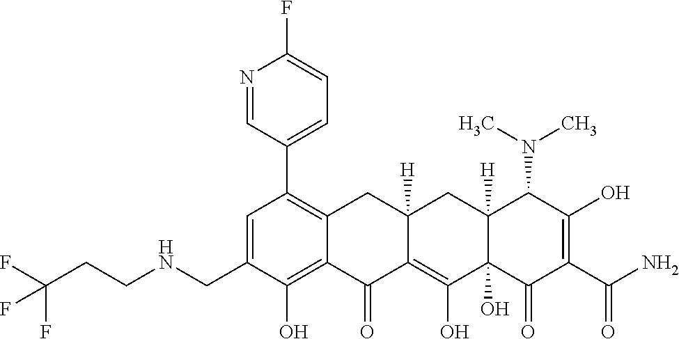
C1=C(CNCCC(F)(F)F)C(O)=C2C(=C1C1=CC=C(F)N=C1)CC1([H])C(=C(O)C3(O)C([H])(C1)C(N(C)C)C(O)=C(C(N)=O)C3=O)C2=O
